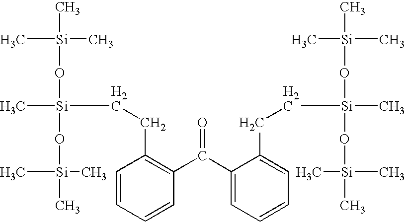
C1=CC=CC(C(C2=CC=CC=C2CC[Si](C)(O[Si](C)(C)C)O[Si](C)(C)C)=O)=C1CC[Si](C)(O[Si](C)(C)C)O[Si](C)(C)C
